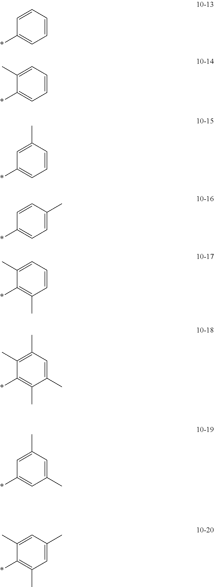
C1=CC=CC(*)=C1.C1=CC=C(C)C(*)=C1.C1=CC(C)=CC(*)=C1.C1=C(C)C=CC(*)=C1.C1=CC=C(C)C(*)=C1C.C1(C)=CC(C)=C(C)C(*)=C1C.C1(C)=CC(C)=CC(*)=C1.C1=C(C)C=C(C)C(*)=C1C
